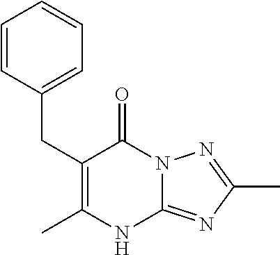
CC1=C(CC2=CC=CC=C2)C(=O)N2C(=NC(C)=N2)N1
